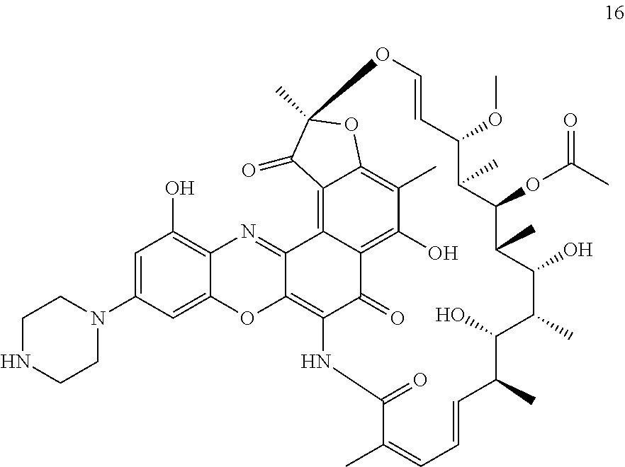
C1NCCN(C2=CC(O)=C3C(=C2)OC2=C4C(=O)C5=C(O)C(C)=C6C(=C5C2=N3)C(=O)C(C)(O6)OC=CC(OC)C(C)C(OC(=O)C)C(C)C(O)C(C)C(O)C(C)C=CC=C(C)C(=O)N4)C1
